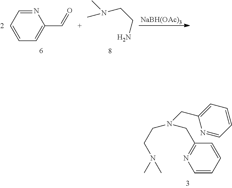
C1=CC=NC(C=O)=C1.[NaBH(OAc)3].N(CCN)(C)C.C(CN(C)C)N(CC1=NC=CC=C1)CC1=CC=CC=N1
